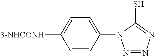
[3-NHCONH]C1=CC=C(N2N=NN=C2S)C=C1
